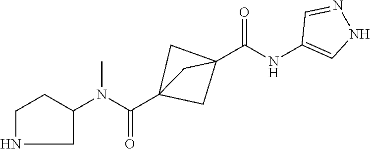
C1NCC(N(C(C23CC(C(NC4=CNN=C4)=O)(C2)C3)=O)C)C1
